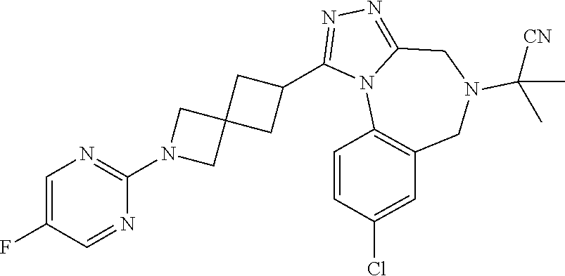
C1=C(F)C=NC(N2CC3(C2)CC(C2=NN=C4N2C2=C(CN(C([CN])(C)C)C4)C=C(Cl)C=C2)C3)=N1
